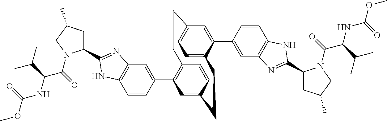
C1=CC(C2=C3C=CC(=C2)CCC2=CC=C(C=C2C2=CC4=C(C=C2)NC(C2CC(C)CN2C(C(NC(OC)=O)C(C)C)=O)=N4)CC3)=CC2=C1NC(C1CC(C)CN1C(C(NC(OC)=O)C(C)C)=O)=N2
